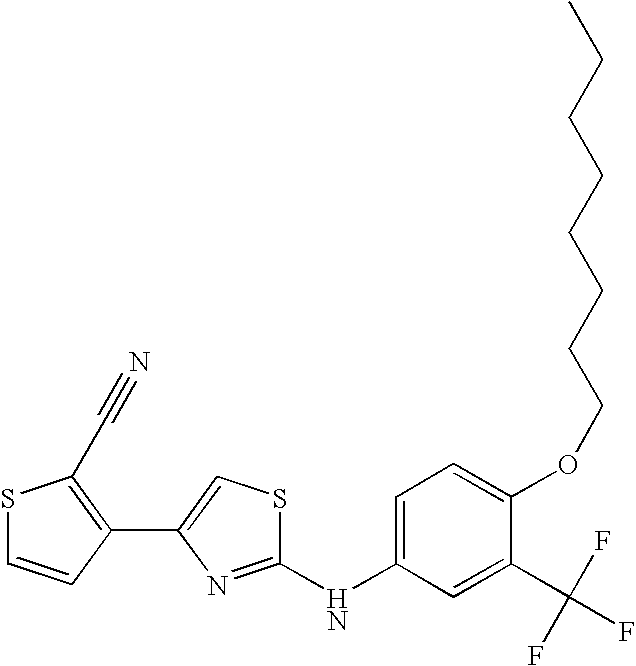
C1(NC2=CC=C(OCCCCCCCC)C(C(F)(F)F)=C2)=NC(C2=C(C#N)SC=C2)=CS1
